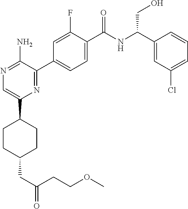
N1=C(N)C(C2=CC=C(C(NC(C3=CC(Cl)=CC=C3)CO)=O)C(F)=C2)=NC(C2CCC(CC(CCOC)=O)CC2)=C1
